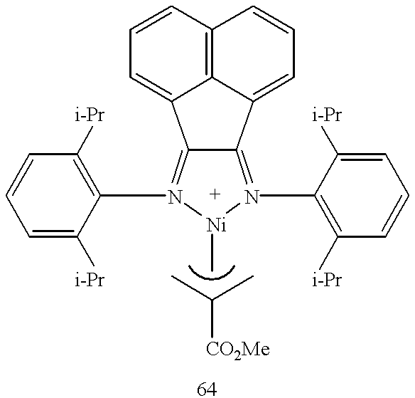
C12=N(C3=C([i-Pr])C=CC=C3[i-Pr])[Ni](C)N(C3=C([i-Pr])C=CC=C3[i-Pr])=C1C1=CC=CC3=C1C2=CC=C3.CC(C)[CO2Me]
